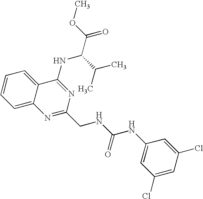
C1=CC=C2C(=C1)C(NC(C(C)C)C(=O)OC)=NC(CNC(NC1=CC(Cl)=CC(Cl)=C1)=O)=N2
